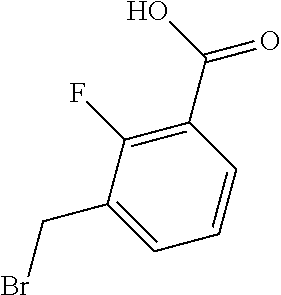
C1(F)=C(C(O)=O)C=CC=C1CBr
